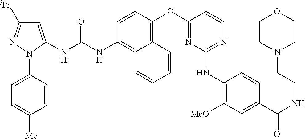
C1=CC(OC2=NC(NC3=C([MeO])C=C(C(NCCN4CCOCC4)=O)C=C3)=NC=C2)=C2C(=C1NC(NC1=CC([iPr])=NN1C1=CC=C([Me])C=C1)=O)C=CC=C2
